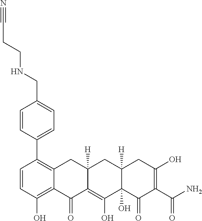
C1=CC(O)=C2C(=C1C1=CC=C(CNCCC#N)C=C1)CC1([H])C(=C(O)C3(O)C([H])(C1)CC(O)=C(C(N)=O)C3=O)C2=O
